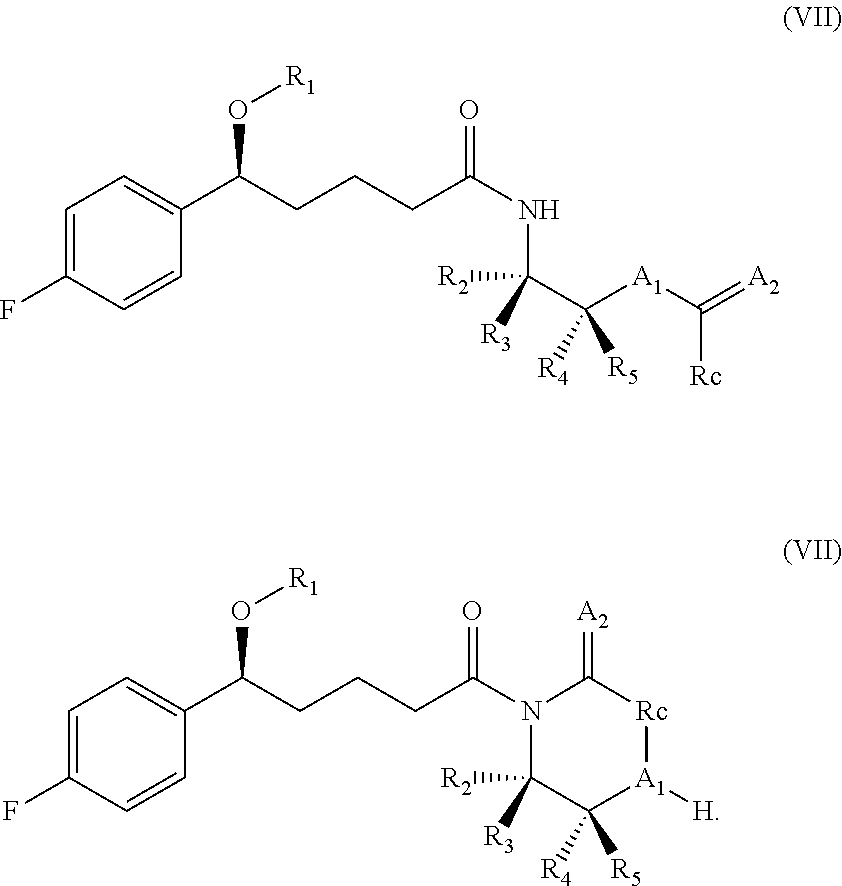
C1=C(F)C=CC(C(CCCC(NC(C([A1]C(=[A2])[Rc])([R5])[R4])([R3])[R2])=O)O[R1])=C1.C1=C(F)C=CC(C(CCCC(N2C([R3])([R2])C([R5])([R4])[A1]([H])[Rc]C2=[A2])=O)O[R1])=C1
